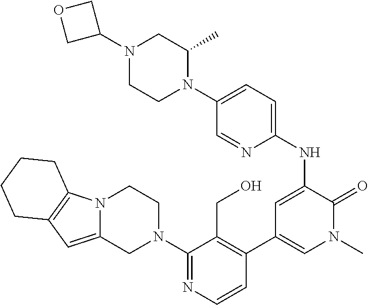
C1=CN=C(N2CCN3C(=CC4=C3CCCC4)C2)C(CO)=C1C1=CN(C)C(=O)C(NC2=CC=C(N3C(C)CN(C4COC4)CC3)C=N2)=C1
